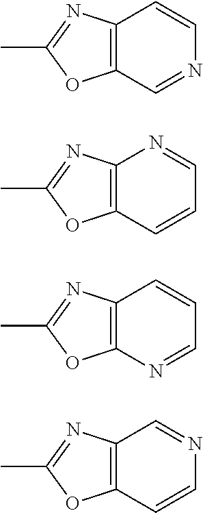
C12=C(C=NC=C1)OC(C)=N2.C12=C(C=CC=N1)OC(C)=N2.C12=C(N=CC=C1)OC(C)=N2.C12=C(C=CN=C1)OC(C)=N2
